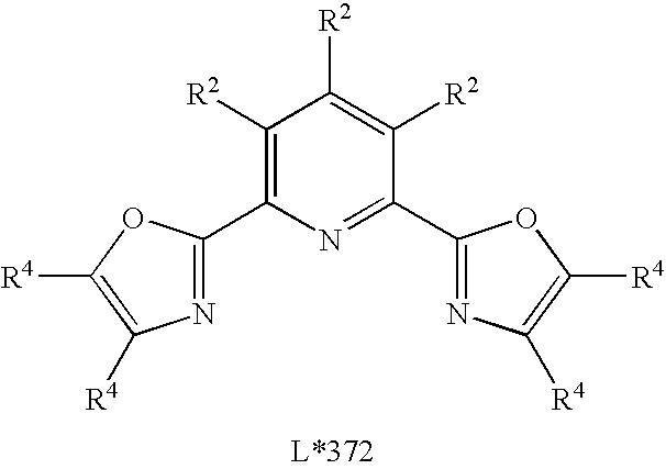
C1(C2=NC([R4])=C([R4])O2)=C([R2])C([R2])=C([R2])C(C2=NC([R4])=C([R4])O2)=N1
